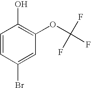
C1=CC(Br)=CC(OC(F)(F)F)=C1O
